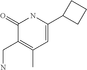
C1(C2=CC(C)=C(CN)C(=O)N2)CCC1
